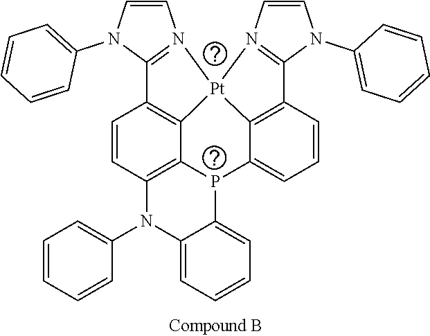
C1=CC2=C3C4=C1N(C1=CC=CC=C1)C1=CC=CC=C1P4C1=CC=CC4=C1[Pt]3(N1=C2N(C2=CC=CC=C2)C=C1)N1=C4N(C2=CC=CC=C2)C=C1
